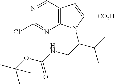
C12=C(C=NC(Cl)=N1)C=C([CO2H])N2C(C(C)C)CNC(=O)OC(C)(C)C
